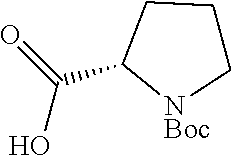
OC(=O)C1[NBoc]CCC1
